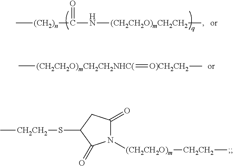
C[(CH2)n]C(=O)N[(CH2CH2O)mCH2CH2]C.C[(CH2CH2O)mCH2CH2NHC(]=[O)CH2CH2]C.C[CH2CH2]SC1C(=O)N([(CH2CH2O)m][CH2CH2]C)C(=O)C1
